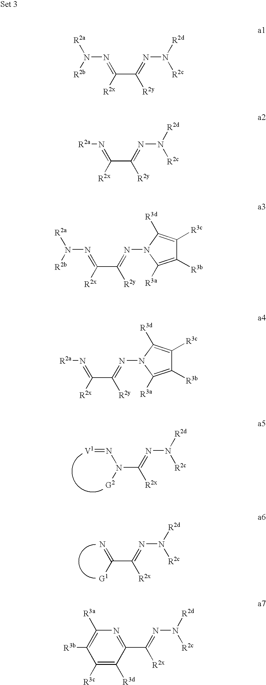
N=C(C(=NN([R2d])[R2c])[R2x])[G1].[V1]=NN(C(=NN([R2d])[R2c])[R2x])[G2].N(=C(C(=NN1C([R3d])=C([R3c])C([R3b])=C1[R3a])[R2y])[R2x])N([R2a])[R2b].C(=NN([R2d])[R2c])([R2x])C1=NC([R3a])=C([R3b])C([R3c])=C1[R3d].N(=C(C(=NN([R2d])[R2c])[R2y])[R2x])N([R2a])[R2b].N(=C(C(=NN([R2d])[R2c])[R2y])[R2x])[R2a].N(=C(C(=NN1C([R3d])=C([R3c])C([R3b])=C1[R3a])[R2y])[R2x])[R2a]
